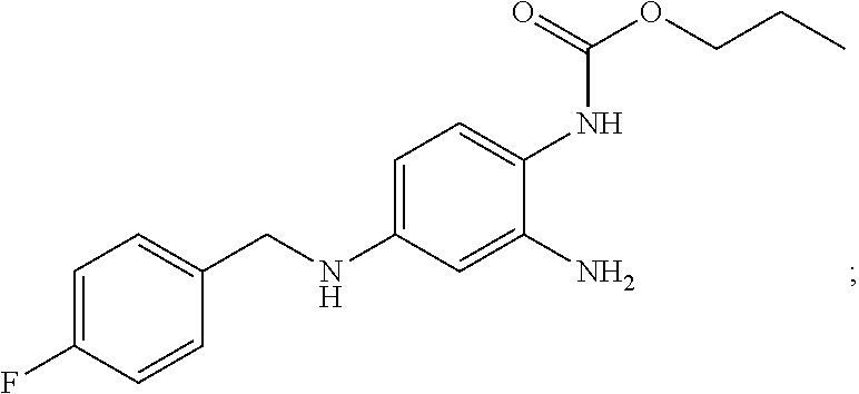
C1=C(F)C=CC(CNC2=CC=C(NC(OCCC)=O)C(N)=C2)=C1
